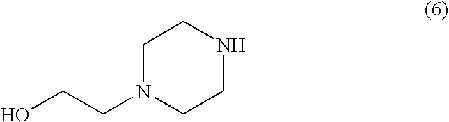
OCCN1CCNCC1
